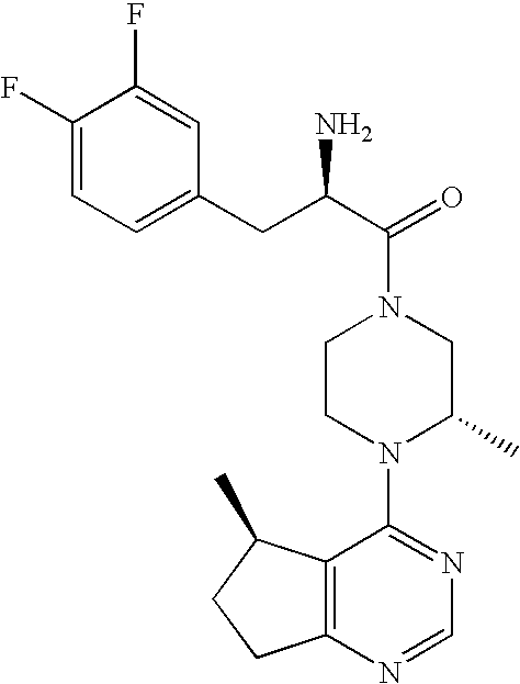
C(C1=CC=C(F)C(F)=C1)C(C(=O)N1CCN(C2=NC=NC3=C2C(C)CC3)C(C)C1)N
